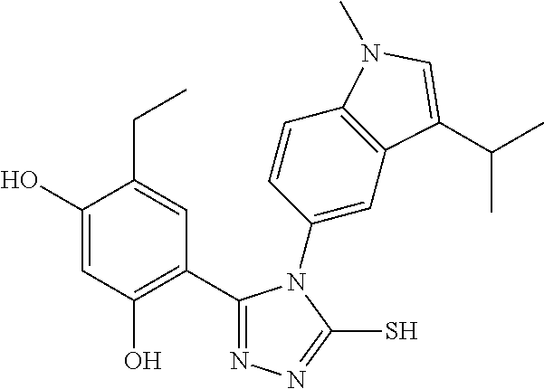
C1(C2=C(O)C=C(O)C(CC)=C2)=NN=C(S)N1C1=CC2=C(C=C1)N(C)C=C2C(C)C
